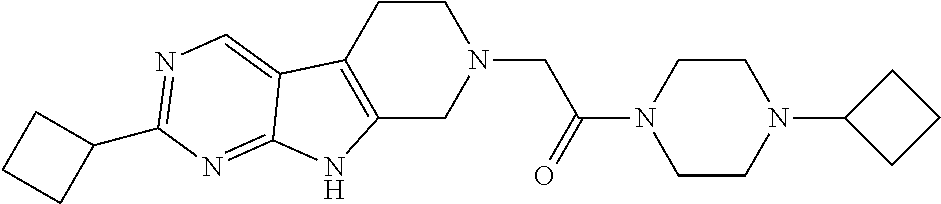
C1CC2=C(CN1CC(N1CCN(C3CCC3)CC1)=O)NC1=NC(C3CCC3)=NC=C21
